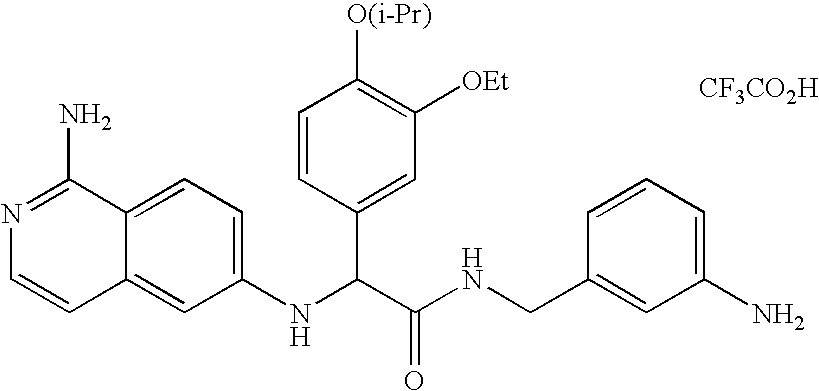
N1=C(N)C2=CC=C(NC(C(NCC3=CC(N)=CC=C3)=O)C3=CC([OEt])=C([O(i-Pr)])C=C3)C=C2C=C1.[CF3CO2H]
